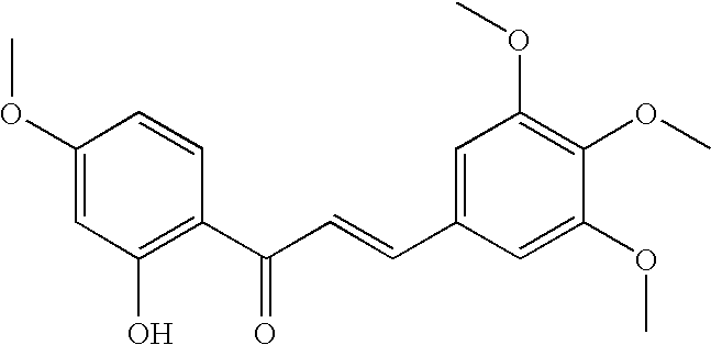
C1(OC)=CC(O)=C(C(C=CC2=CC(OC)=C(OC)C(OC)=C2)=O)C=C1
